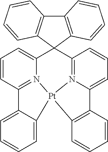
C12=CC=CC=C1[Pt]13N4=C2C=CC=C4C2(C4=N1C(=CC=C4)C1=C3C=CC=C1)C1=C(C3=C2C=CC=C3)C=CC=C1
